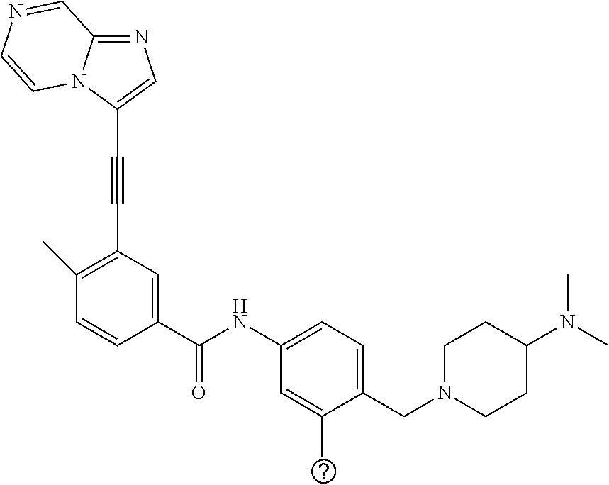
N1=CC2=NC=C(C#CC3=C(C)C=CC(C(NC4=CC=C(CN5CCC(N(C)C)CC5)C(C)=C4)=O)=C3)N2C=C1
